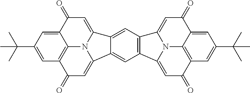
C12=CC(C(C)(C)C)=CC3=C1N1C(=CC2=O)C2=CC4=C(C=C2C1=CC3=O)C1=CC(=O)C2=C3C(=CC(C(C)(C)C)=C2)C(=O)C=C4N31
